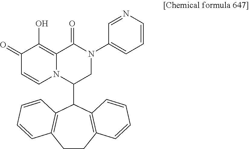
C1CC2=C(C(C3CN(C4=CC=CN=C4)C(=O)C4=C(O)C(=O)C=CN34)C3=C1C=CC=C3)C=CC=C2
